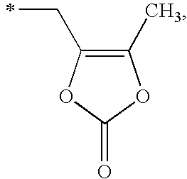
C1(C)=C(CC)OC(=O)O1
